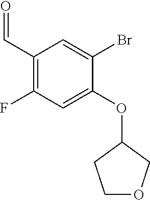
C1(C=O)=C(F)C=C(OC2CCOC2)C(Br)=C1
